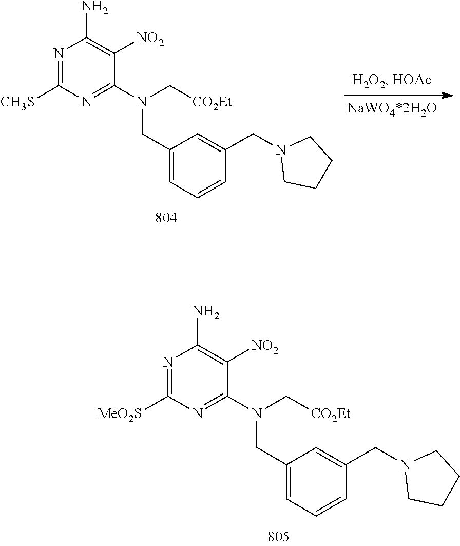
C1(CN(C[CO2Et])C2=NC([MeO2S])=NC(N)=C2[NO2])=CC=CC(CN2CCCC2)=C1.C1(CN(C[CO2Et])C2=NC([CH3S])=NC(N)=C2[NO2])=CC=CC(CN2CCCC2)=C1
